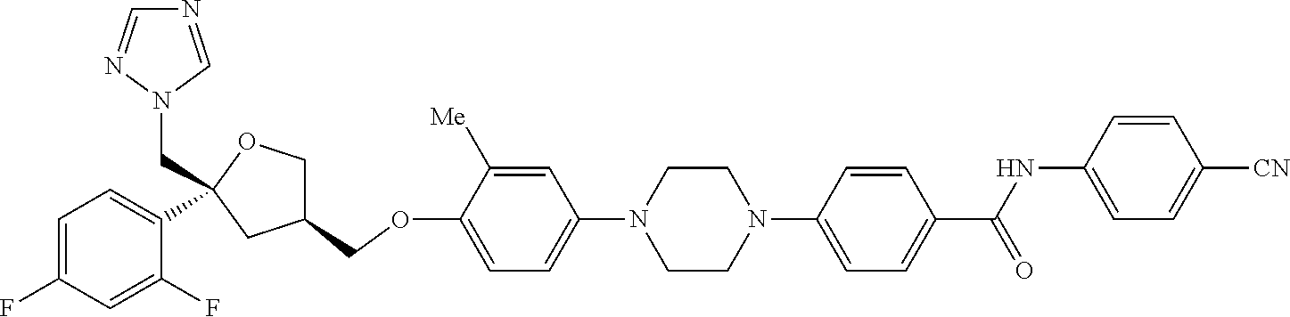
C1=C([Me])C(OCC2COC(CN3C=NC=N3)(C3=CC=C(F)C=C3F)C2)=CC=C1N1CCN(C2=CC=C(C(NC3=CC=C([CN])C=C3)=O)C=C2)CC1
